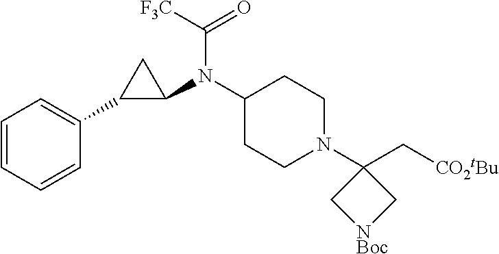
C1(C[CO2tBu])(N2CCC(N(C3C(C4=CC=CC=C4)C3)C(=O)[F3C])CC2)C[NBoc]C1
